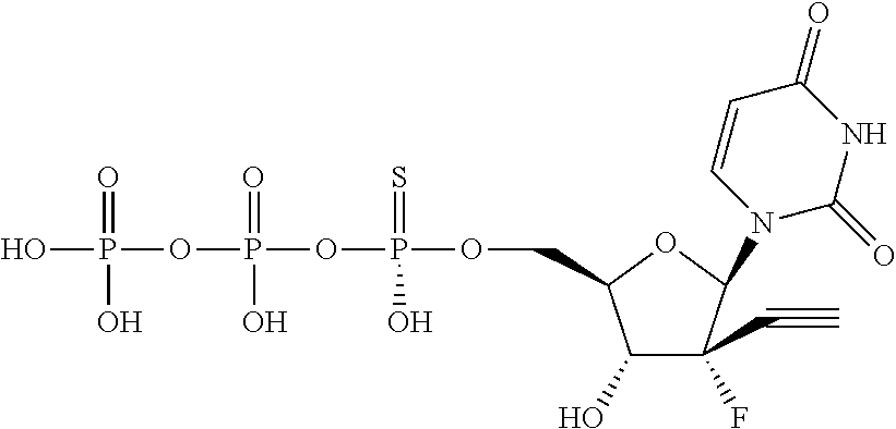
C1(O)C(F)(C#C)C(N2C(=O)NC(=O)C=C2)OC1COP(OP(OP(O)(=O)O)(=O)O)(=S)O
